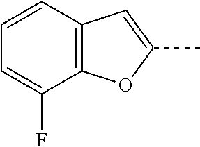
C12=C(C=CC=C1F)C=C(C)O2
